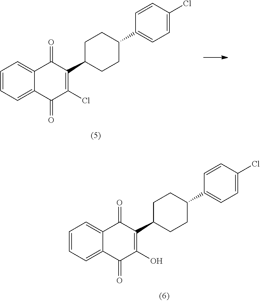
C1=CC=C2C(=C1)C(=O)C(Cl)=C(C1CCC(C3=CC=C(Cl)C=C3)CC1)C2=O.C1=CC=C2C(=C1)C(=O)C(O)=C(C1CCC(C3=CC=C(Cl)C=C3)CC1)C2=O
